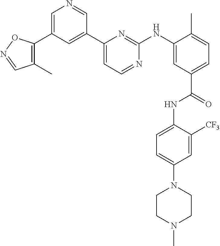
C1=C(C2=C(C)C=NO2)C=C(C2=CC=NC(NC3=CC(C(=O)NC4=CC=C(N5CCN(C)CC5)C=C4[CF3])=CC=C3C)=N2)C=N1
